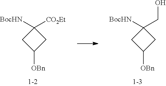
C1([OBn])CC([BocHN])([CO2Et])C1.C1([OBn])CC([BocHN])(CO)C1
